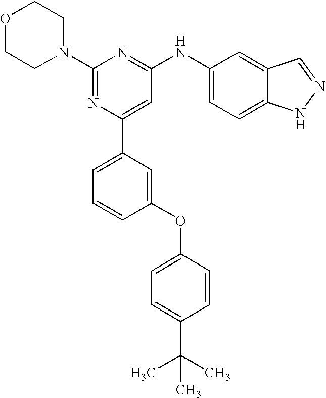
C1(N2CCOCC2)=NC(C2=CC=CC(OC3=CC=C(C(C)(C)C)C=C3)=C2)=CC(NC2=CC=C3C(=C2)C=NN3)=N1
